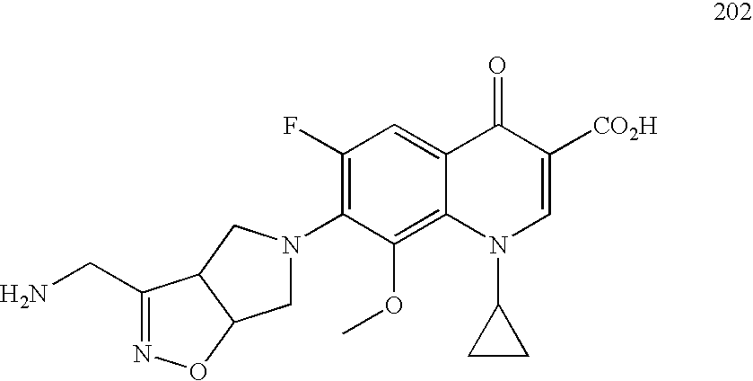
C1(N2CC3C(C2)C(CN)=NO3)=C(F)C=C2C(=C1OC)N(C1CC1)C=C([CO2H])C2=O
